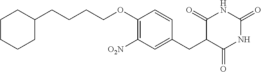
C(CCCOC1=C([O2N])C=C(CC2C(=O)NC(=O)NC2=O)C=C1)C1CCCCC1
